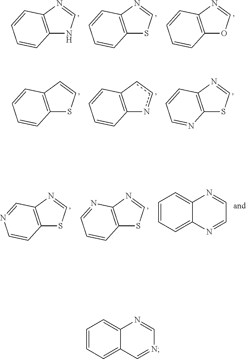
C12=C(N=CN1)C=CC=C2.C12=C(N=CS1)C=CC=C2.C12=C(N=CO1)C=CC=C2.C12=C(C=CS1)C=CC=C2.C12=C(ccn1)C=CC=C2.C12=C(N=CS1)C=CC=N2.C12=C(N=CS1)C=NC=C2.C12=C(N=CS1)N=CC=C2.C1=CC=C2C(=C1)N=CC=N2.C1=CC=C2C(=C1)N=CN=C2
